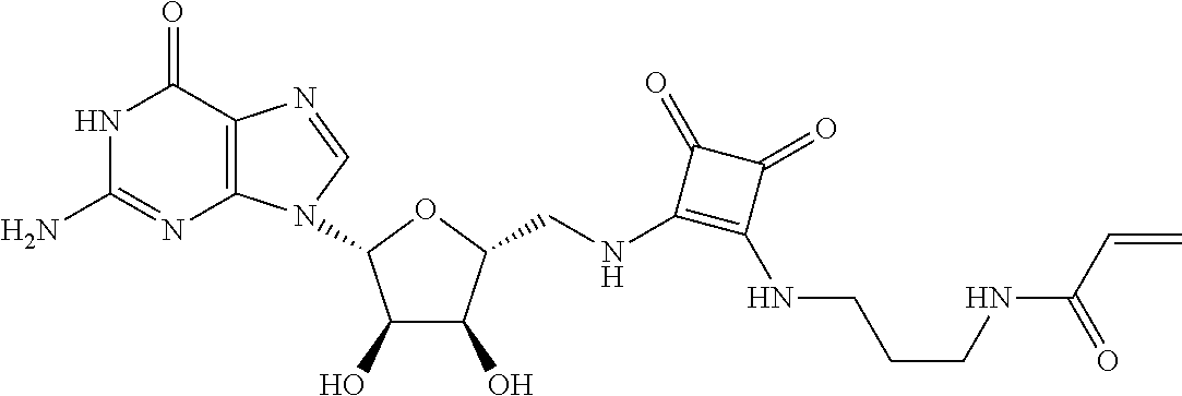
C12=C(C(=O)NC(N)=N1)N=CN2C1C(O)C(O)C(CNC2=C(NCCCNC(C=C)=O)C(=O)C2=O)O1
